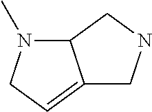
C12N(C)CC=C1CNC2
